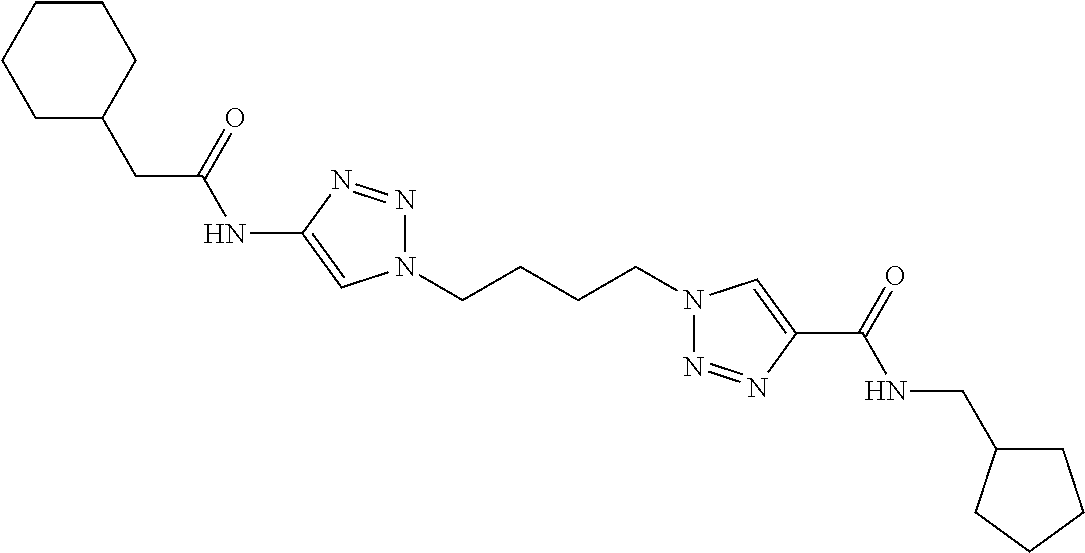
C1(NC(CC2CCCCC2)=O)=CN(CCCCN2N=NC(C(=O)NCC3CCCC3)=C2)N=N1
